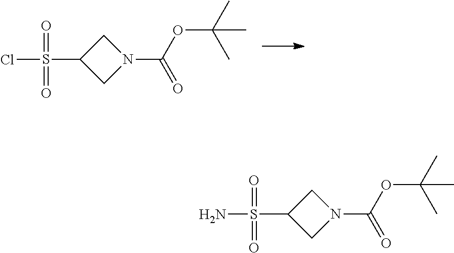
C1C(S(Cl)(=O)=O)CN1C(OC(C)(C)C)=O.C1C(S(N)(=O)=O)CN1C(OC(C)(C)C)=O
